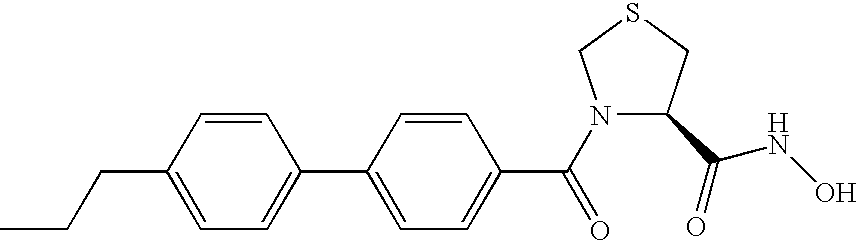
CCCC1=CC=C(C2=CC=C(C(=O)N3C(C(NO)=O)CSC3)C=C2)C=C1
